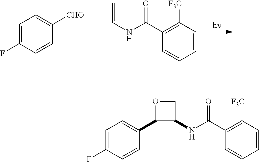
C1(C2=CC=C(F)C=C2)C(NC(C2=C([F3C])C=CC=C2)=O)CO1.[CHO]C1=CC=C(F)C=C1.C(NC(C1=C([F3C])C=CC=C1)=O)=C
